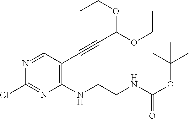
C1(NCCNC(=O)OC(C)(C)C)=C(C#CC(OCC)OCC)C=NC(Cl)=N1
